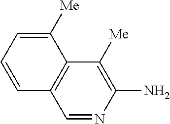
C1=NC(N)=C([Me])C2=C1C=CC=C2[Me]
